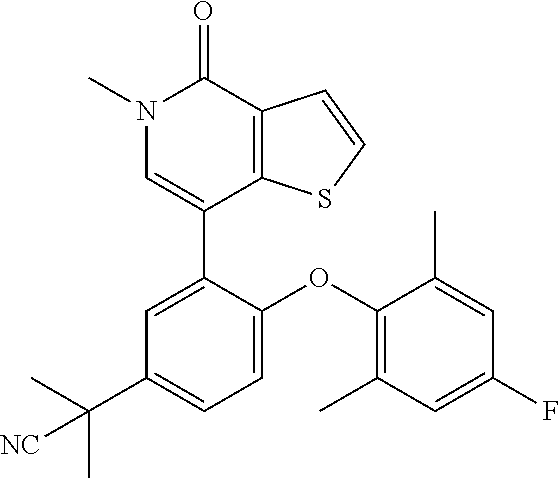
C1=CSC2=C1C(=O)N(C)C=C2C1=CC(C(C)(C)[NC])=CC=C1OC1=C(C)C=C(F)C=C1C
